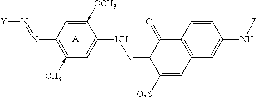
[A].C1(-C)=C(N=N[Y])C=C(-[OCH3])C(NN=C2C(=O)C3=C(C=C(N[Z])C=C3)C=C2[-O3S])=C1
